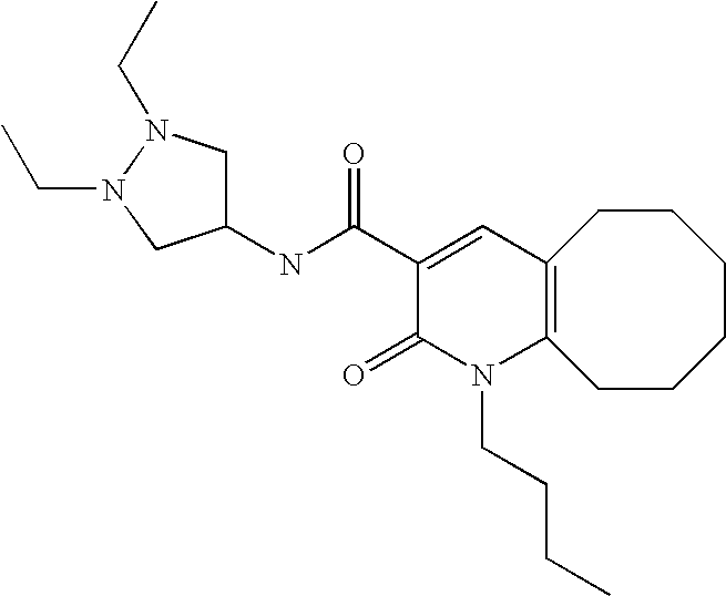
C1(NC(C2=CC3=C(N(CCCC)C2=O)CCCCCC3)=O)CN(CC)N(CC)C1
